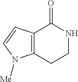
C12=C(CCNC1=O)N([Me])C=C2
